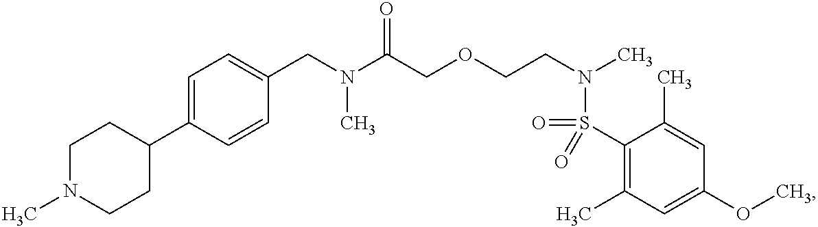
C1(C2CCN(C)CC2)=CC=C(CN(C(COCCN(C)S(=O)(=O)C2=C(C)C=C(OC)C=C2C)=O)C)C=C1
